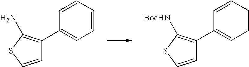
C1=CSC(N)=C1C1=CC=CC=C1.C1=CSC([BocHN])=C1C1=CC=CC=C1
